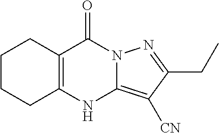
C1CCC2=C(C1)C(=O)N1C(=C([CN])C(CC)=N1)N2
